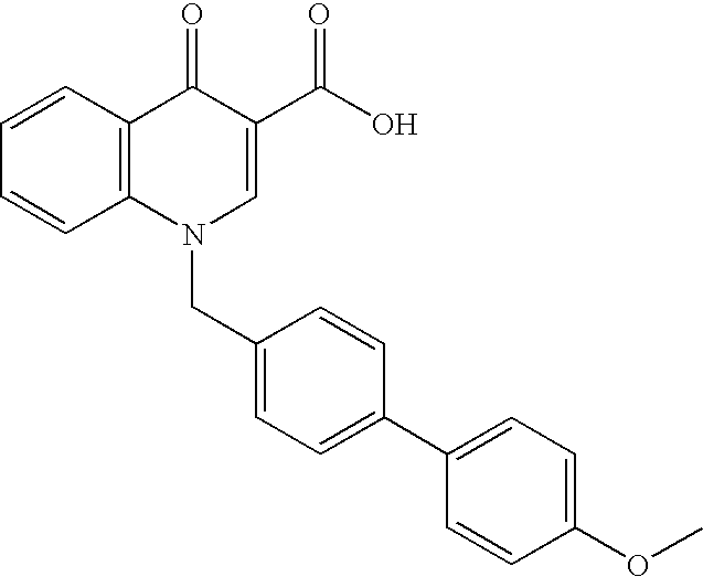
C12=C(C=CC=C1)C(=O)C(C(O)=O)=CN2CC1=CC=C(C2=CC=C(OC)C=C2)C=C1
